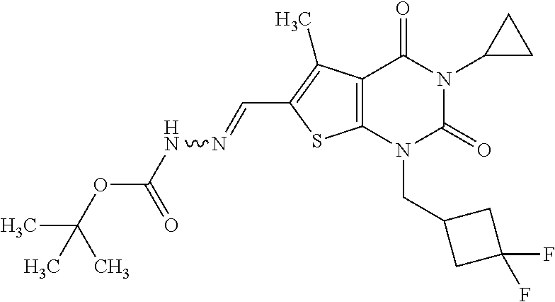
C12=C(N(CC3CC(F)(F)C3)C(=O)N(C3CC3)C1=O)SC(C=NNC(OC(C)(C)C)=O)=C2C
